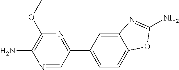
N1=CC(C2=CC=C3C(=C2)N=C(N)O3)=NC(OC)=C1N
